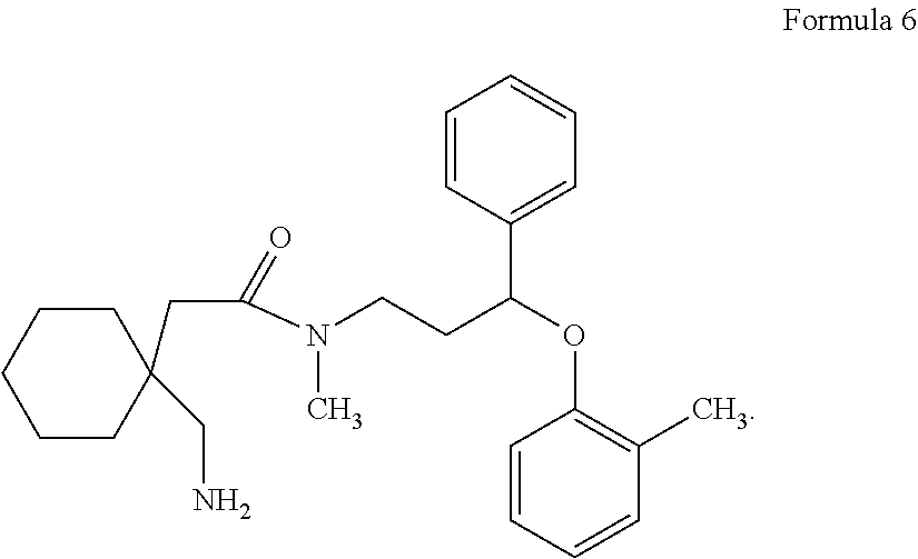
C(CC(OC1=C(C)C=CC=C1)C1=CC=CC=C1)N(C)C(CC1(CN)CCCCC1)=O
